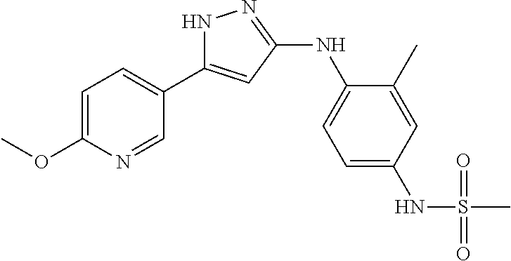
N1C(C2=CC=C(OC)N=C2)=CC(NC2=CC=C(NS(C)(=O)=O)C=C2C)=N1
